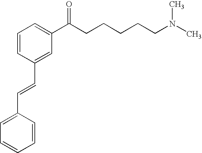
C1=CC=C(C(CCCCCN(C)C)=O)C=C1C=CC1=CC=CC=C1
